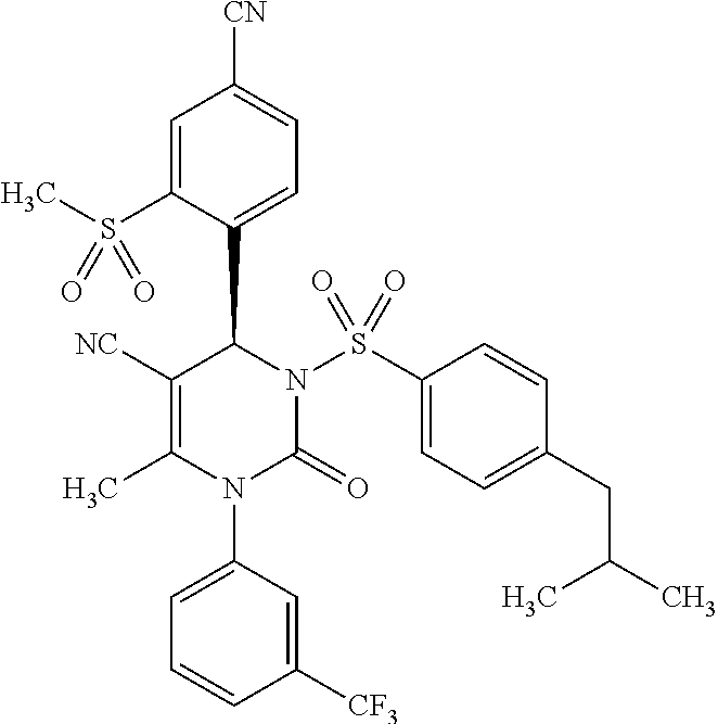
C1=C(S(C)(=O)=O)C(C2C([NC])=C(C)N(C3=CC=CC([CF3])=C3)C(=O)N2S(C2=CC=C(CC(C)C)C=C2)(=O)=O)=CC=C1[CN]
